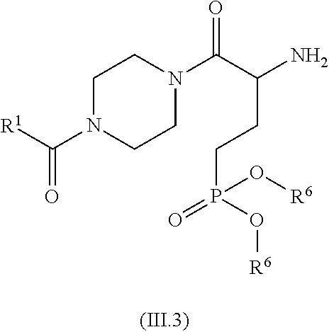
N1(C(C(N)CCP(=O)(O[R6])O[R6])=O)CCN(C([R1])=O)CC1
